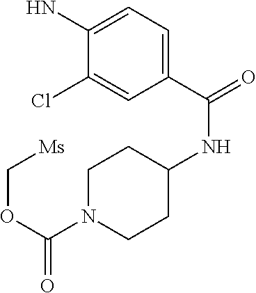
C1(C(=O)NC2CCN(C(OC[Ms])=O)CC2)=CC=C(N)C(Cl)=C1
